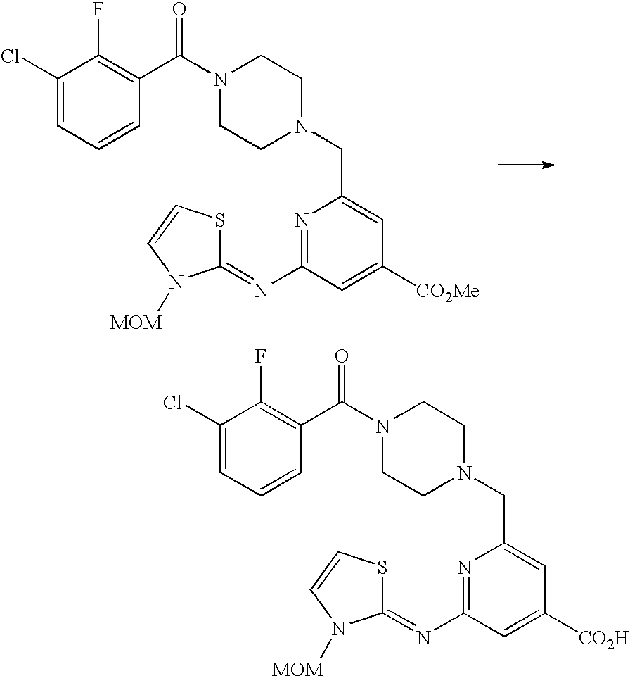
N1=C(N=C2SC=CN2[MOM])C=C([CO2Me])C=C1CN1CCN(C(C2=C(F)C(Cl)=CC=C2)=O)CC1.N1=C(N=C2SC=CN2[MOM])C=C([CO2H])C=C1CN1CCN(C(C2=C(F)C(Cl)=CC=C2)=O)CC1
